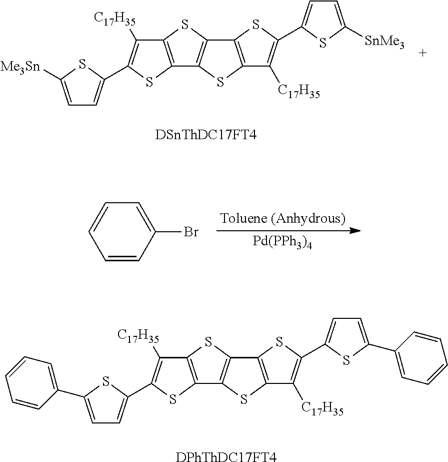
[DPhThDC17FT4].C12=C(SC(C3=CC=C(C4=CC=CC=C4)S3)=C1[C17H35])C1=C(S2)C2=C(S1)C([C17H35])=C(C1=CC=C(C3=CC=CC=C3)S1)S2.[DSnThDC17FT4].C12=C(SC(C3=CC=C([Me3Sn])S3)=C1[C17H35])C1=C(S2)C2=C(S1)C([C17H35])=C(C1=CC=C([SnMe3])S1)S2.[Pd(PPh3)4].C1=CC(Br)=CC=C1
